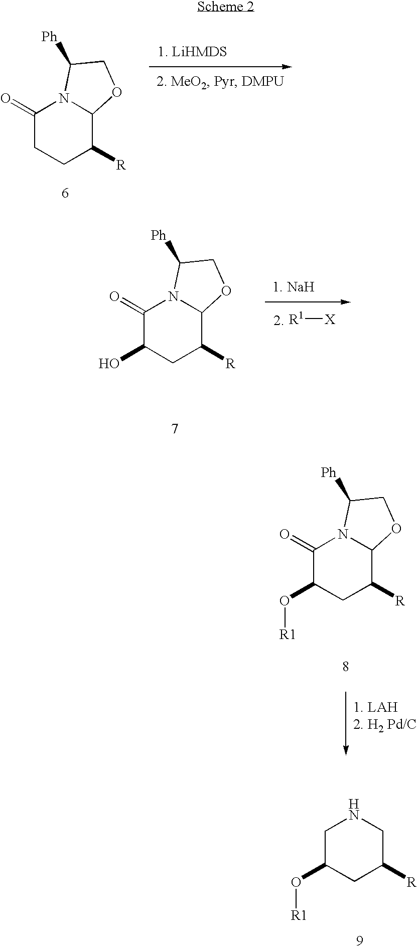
C1(=O)CCC([R])C2N1C([Ph])CO2.[R1][X].C1(=O)C(O)CC([R])C2N1C([Ph])CO2.C1(=O)C(O[R1])CC([R])C2N1C([Ph])CO2.C1C(O[R1])CC([R])CN1
